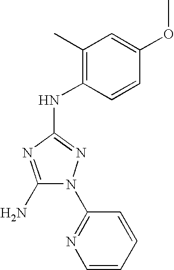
C1(N)=NC(NC2=C(C)C=C(OC)C=C2)=NN1C1=NC=CC=C1
